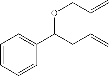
C1=CC=CC(C(CC=C)OCC=C)=C1
